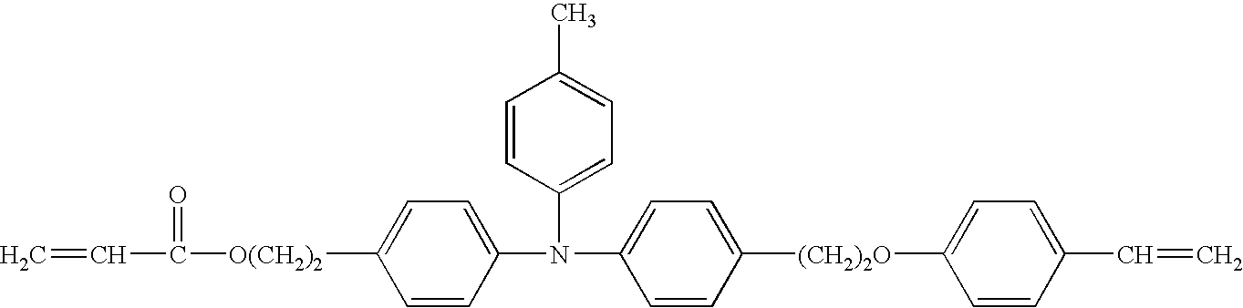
C1=CC(N(C2=CC=C([O(CH2)2]C(C=C)=O)C=C2)C2=CC=C([(CH2)2O]C3=CC=C(C=C)C=C3)C=C2)=CC=C1C
